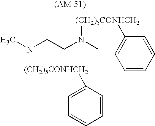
CN(CCN(C)[(CH2)5CONHCH2]C1=CC=CC=C1)[(CH2)5CONHCH2]C1=CC=CC=C1
